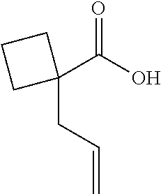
C1(CC=C)(C(O)=O)CCC1
